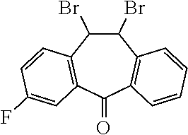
C1(Br)C(Br)C2=C(C(=O)C3=C1C=CC(F)=C3)C=CC=C2
